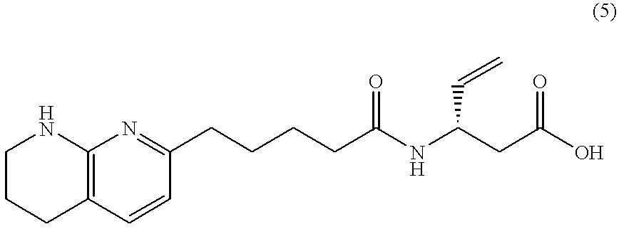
C1CCC2=C(N1)N=C(CCCCC(NC(CC(O)=O)C=C)=O)C=C2
